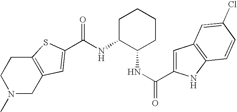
C12=C(CN(C)CC1)C=C(C(NC1C(NC(C3=CC4=C(N3)C=CC(Cl)=C4)=O)CCCC1)=O)S2
